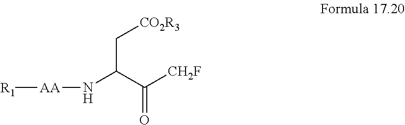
[R1][AA]NC(C([CH2F])=O)C[CO2R3]
